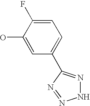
C1(O)=CC(C2=NNN=N2)=CC=C1F
